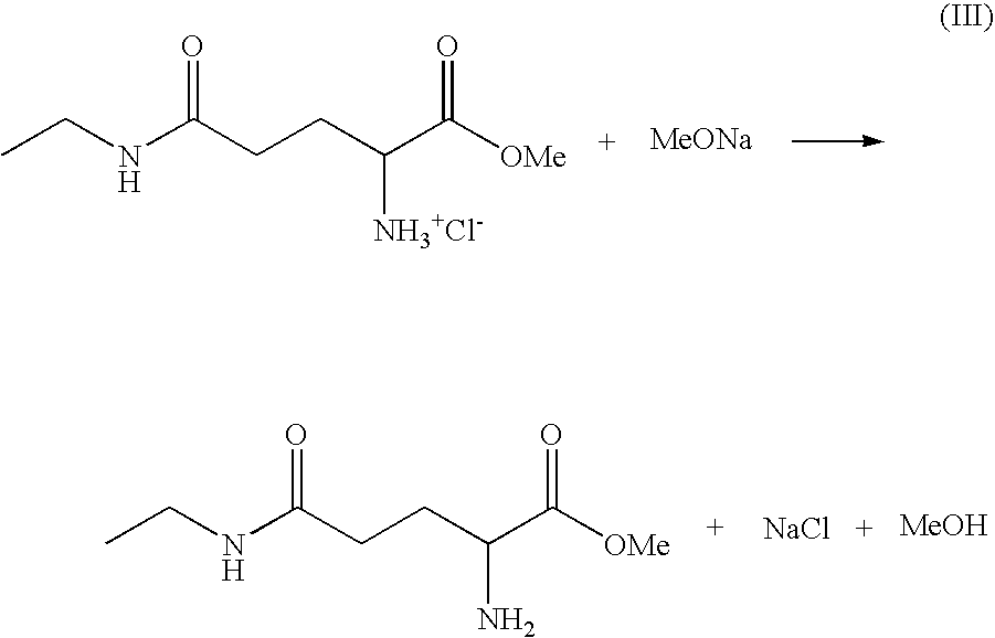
CCNC(CCC(C([OMe])=O)[NH3+Cl-])=O.[MeONa].[NaCl].[MeOH].CCNC(CCC(C([OMe])=O)N)=O
